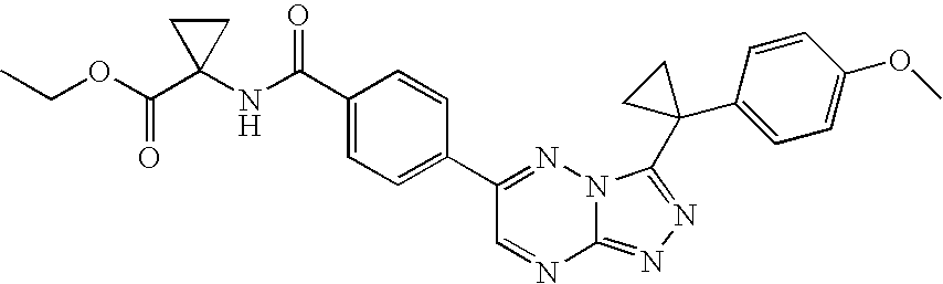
C12=NN=C(C3(C4=CC=C(OC)C=C4)CC3)N1N=C(C1=CC=C(C(NC3(C(OCC)=O)CC3)=O)C=C1)C=N2
